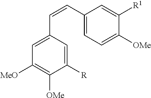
C1([R])=CC(C=CC2=CC=C([OMe])C([R1])=C2)=CC([MeO])=C1[OMe]
